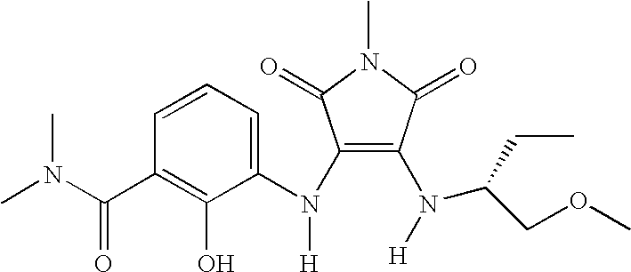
N(C1=C(N(C2=CC=CC(C(=O)N(C)C)=C2O)[H])C(=O)N(C)C1=O)([H])C(COC)CC
